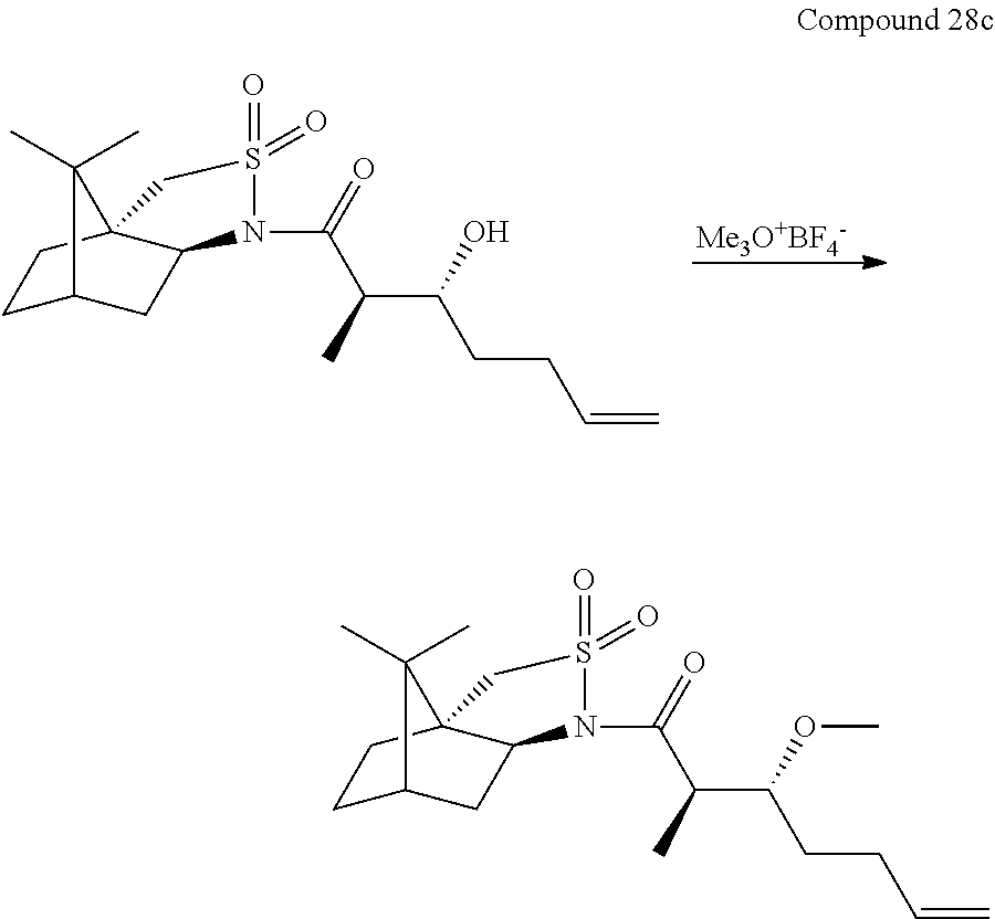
[Me3O+BF4-].C1C2CC3C(C1)(C2(C)C)CS(=O)(=O)N3C(C(C(CCC=C)O)C)=O.C1C2CC3C(C1)(C2(C)C)CS(=O)(=O)N3C(C(C(CCC=C)OC)C)=O
